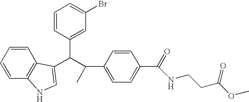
C1=CC(C(C(C2=CC=C(C(=O)NCCC(OC)=O)C=C2)C)C2=CNC3=C2C=CC=C3)=CC(Br)=C1
